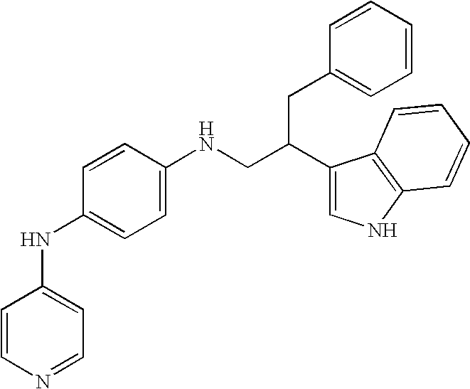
C1=CC(NCC(C2=CNC3=C2C=CC=C3)CC2=CC=CC=C2)=CC=C1NC1=CC=NC=C1
